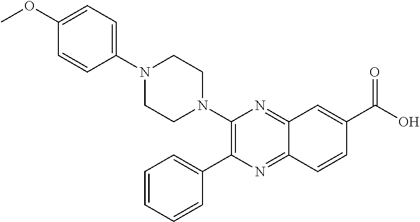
C1(N2CCN(C3=CC=C(OC)C=C3)CC2)=C(C2=CC=CC=C2)N=C2C(=N1)C=C(C(O)=O)C=C2
